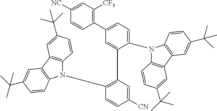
N1(C2=C(C3=CC(C4=C([CF3])C=C([NC])C=C4)=CC=C3N3C4=C(C5=C3C=CC(C(C)(C)C)=C5)C=C(C(C)(C)C)C=C4)C=C([CN])C=C2)C2=C(C3=C1C=CC(C(C)(C)C)=C3)C=C(C(C)(C)C)C=C2
